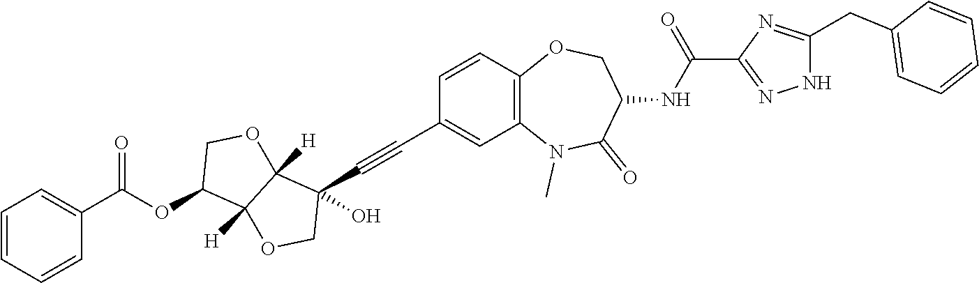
C1=CC2=C(C=C1C#CC1(O)C3([H])C([H])(OC1)C(OC(C1=CC=CC=C1)=O)CO3)N(C)C(=O)C(NC(C1=NNC(CC3=CC=CC=C3)=N1)=O)CO2
